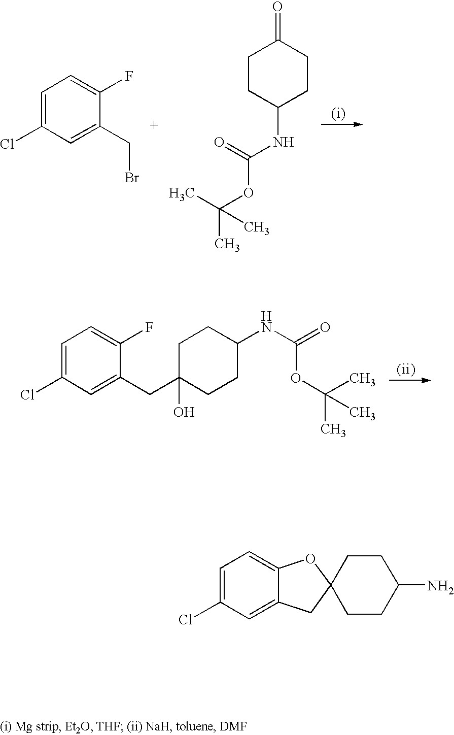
C1=C(Cl)C=C(CBr)C(F)=C1.C1CC(NC(OC(C)(C)C)=O)CCC1=O.C1=C(Cl)C=C(CC2(O)CCC(NC(=O)OC(C)(C)C)CC2)C(F)=C1.C1=C(Cl)C=C2C(=C1)OC1(C2)CCC(N)CC1
